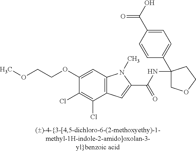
C(COC1=CC2=C(C(Cl)=C1Cl)C=C(C(NC1(C3=CC=C(C(O)=O)C=C3)COCC1)=O)N2C)OC
